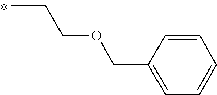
C(OCCC)C1=CC=CC=C1
